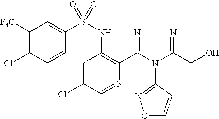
C1([F3C])=C(Cl)C=CC(S(NC2=C(C3=NN=C(CO)N3C3=NOC=C3)N=CC(Cl)=C2)(=O)=O)=C1
